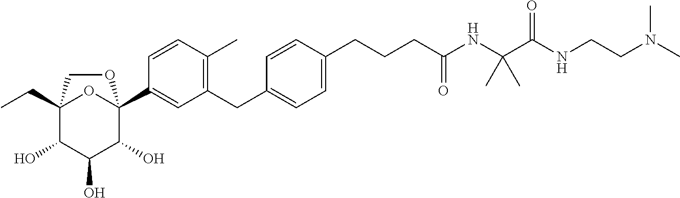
C12(CC)C(O)C(O)C(O)C(C3=CC(CC4=CC=C(CCCC(NC(C(NCCN(C)C)=O)(C)C)=O)C=C4)=C(C)C=C3)(O1)OC2
